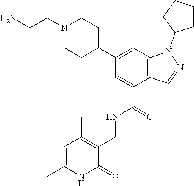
C12=C(C=C(C3CCN(CCN)CC3)C=C1C(=O)NCC1=C(C)C=C(C)NC1=O)N(C1CCCC1)N=C2
